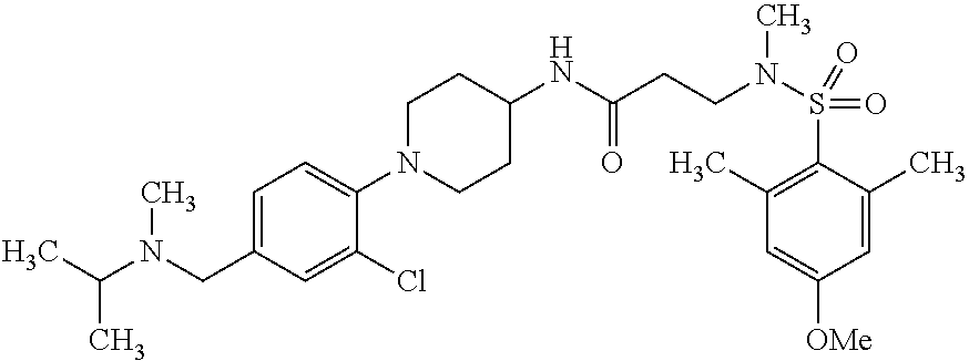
C1(N2CCC(NC(CCN(S(=O)(=O)C3=C(C)C=C([OMe])C=C3C)C)=O)CC2)=CC=C(CN(C(C)C)C)C=C1Cl
